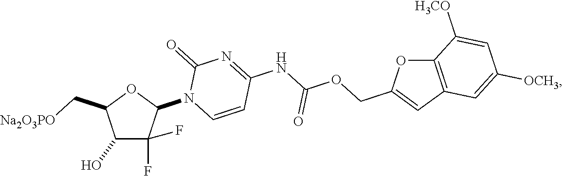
C1(O)C(F)(F)C(N2C=CC(NC(OCC3=CC4=C(O3)C([H3CO])=CC([OCH3])=C4)=O)=NC2=O)OC1C[Na2O3PO]
